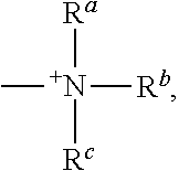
[Ra][N+]([Rc])([Rb])C
